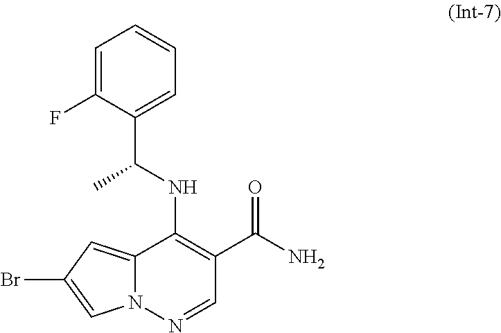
N12C(=CC(Br)=C1)C(NC(C1=CC=CC=C1F)C)=C(C(N)=O)C=N2
